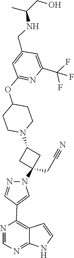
C1=NC(C2=CN(C3(CC#N)CC(N4CCC(OC5=NC(C(F)(F)F)=CC(CNC(C)CO)=C5)CC4)C3)N=C2)=C2C(=N1)NC=C2
